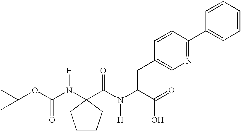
C(OC(N([H])C1(C(N(C(C(=O)O)CC2=CN=C(C3=CC=CC=C3)C=C2)[H])=O)CCCC1)=O)(C)(C)C
